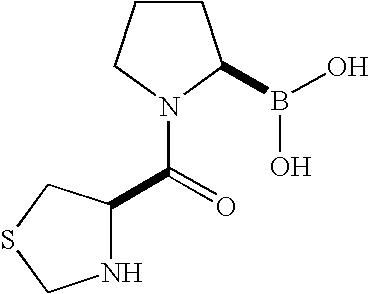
N1C(C(=O)N2C(B(O)O)CCC2)CSC1
